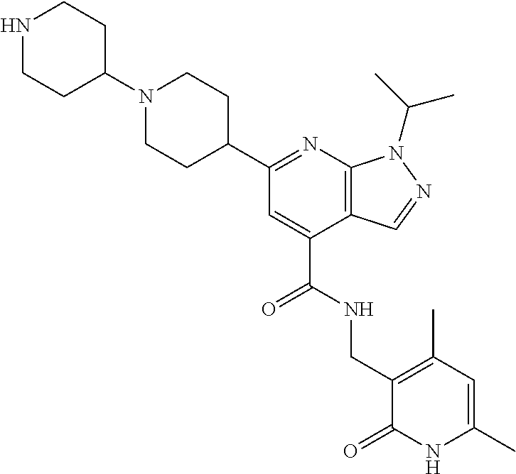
C1N(C2CCNCC2)CCC(C2=NC3=C(C(C(=O)NCC4=C(C)C=C(C)NC4=O)=C2)C=NN3C(C)C)C1
